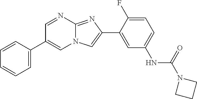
C1=NC2=NC(C3=CC(NC(=O)N4CCC4)=CC=C3F)=CN2C=C1C1=CC=CC=C1
